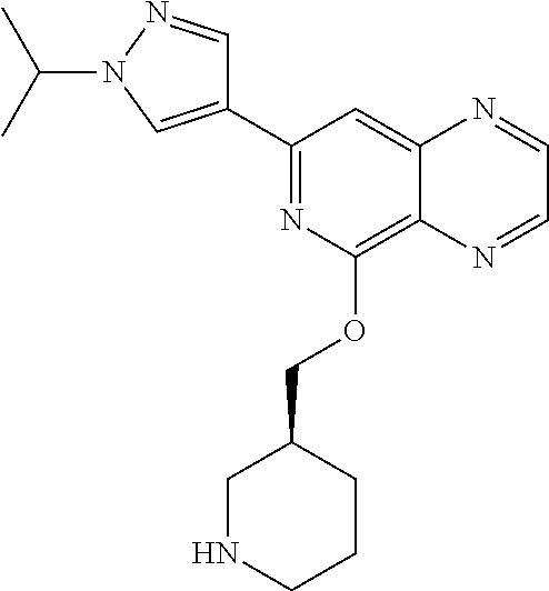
C1(C2=CN(C(C)C)N=C2)=NC(OCC2CNCCC2)=C2C(=C1)N=CC=N2
